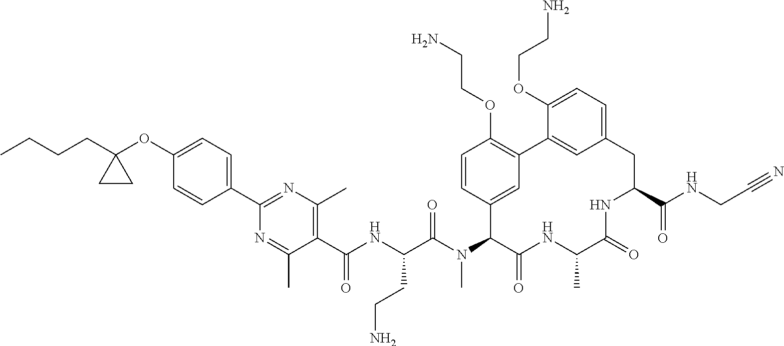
C1(OC2=CC=C(C3=NC(C)=C(C(NC(C(N(C4C5=CC(=C(OCCN)C=C5)C5=CC(=CC=C5OCCN)CC(C(NCC#N)=O)NC(=O)C(C)NC4=O)C)=O)CCN)=O)C(C)=N3)C=C2)(CCCC)CC1
